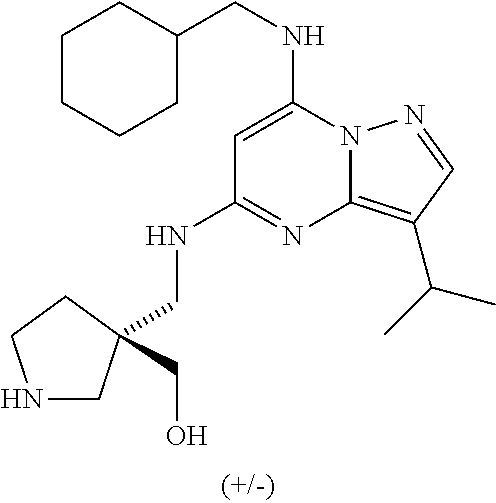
C(NC1=CC(NCC2(CO)CNCC2)=NC2=C(C(C)C)C=NN12)C1CCCCC1
